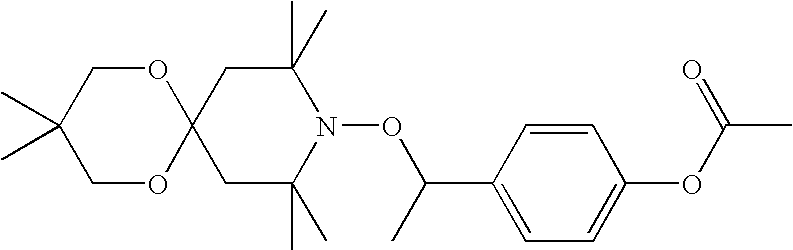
C1(C)(C)COC2(OC1)CC(C)(C)N(OC(C)C1=CC=C(OC(C)=O)C=C1)C(C)(C)C2
